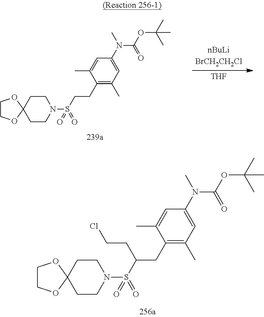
C1(CCS(N2CCC3(CC2)OCCO3)(=O)=O)=C(C)C=C(N(C)C(OC(C)(C)C)=O)C=C1C.[THF].C1(CC(S(N2CCC3(CC2)OCCO3)(=O)=O)CCCl)=C(C)C=C(N(C)C(OC(C)(C)C)=O)C=C1C
